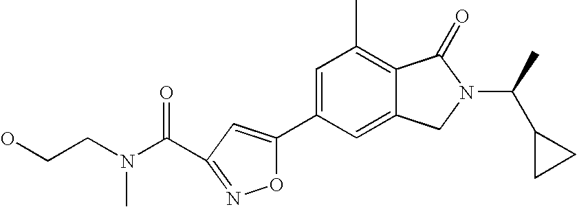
C1=C(C2=CC(C(N(CCO)C)=O)=NO2)C=C2C(=C1C)C(=O)N(C(C)C1CC1)C2
